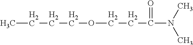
C(OCCC(N(C)C)=O)CCC
